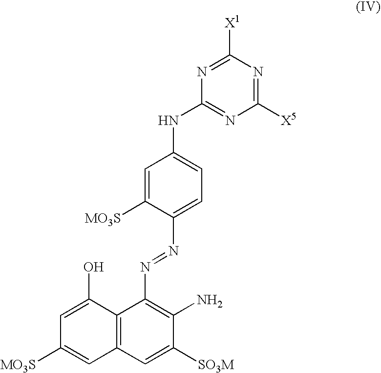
C1(NC2=CC=C(N=NC3=C(N)C([SO3M])=CC4=C3C(O)=CC([MO3S])=C4)C([MO3S])=C2)=NC([X5])=NC([X1])=N1
